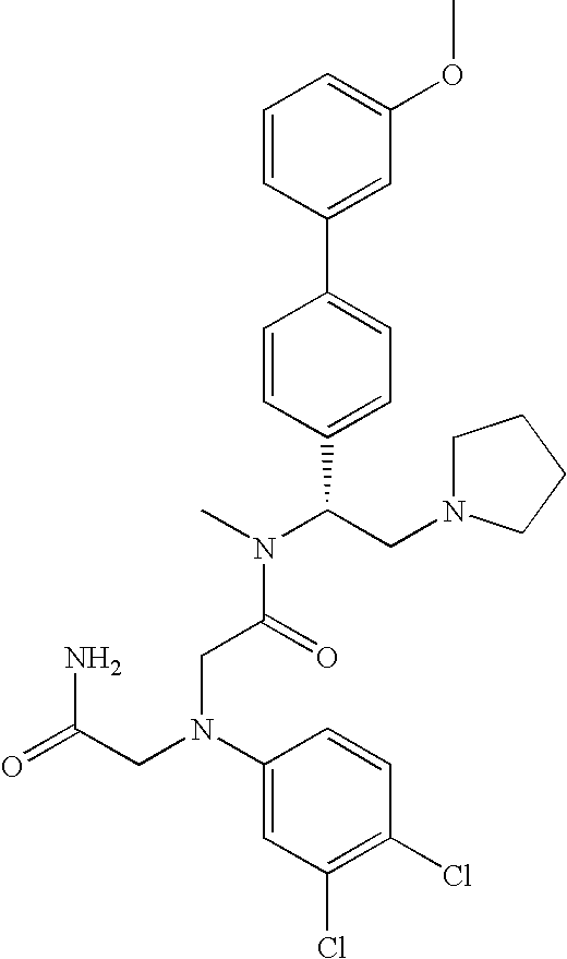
C1=CC(C2=CC=C(C(CN3CCCC3)N(C)C(=O)CN(CC(=O)N)C3=CC(Cl)=C(Cl)C=C3)C=C2)=CC(OC)=C1
